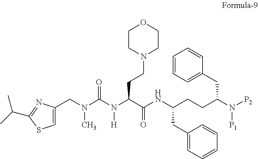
N1(CCC(N(C(N(CC2=CSC(C(C)C)=N2)C)=O)[H])C(NC(CCC(N([P2])[P1])CC2=CC=CC=C2)CC2=CC=CC=C2)=O)CCOCC1
